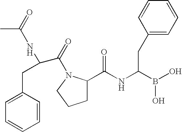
C1=C(CC(NC(C)=O)C(=O)N2C(C(NC(B(O)O)CC3=CC=CC=C3)=O)CCC2)C=CC=C1
